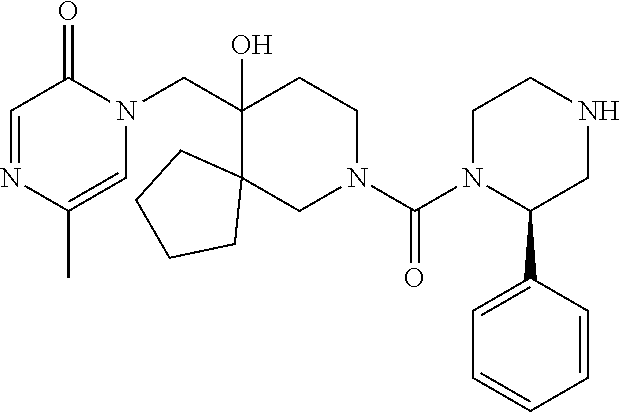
N1=CC(=O)N(CC2(O)CCN(C(N3C(C4=CC=CC=C4)CNCC3)=O)CC23CCCC3)C=C1C
